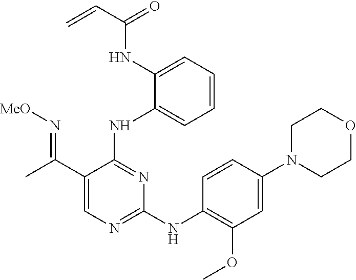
N(C1=CC=CC=C1NC1=NC(NC2=C(OC)C=C(N3CCOCC3)C=C2)=NC=C1C(=N[MeO])C)C(=O)C=C
